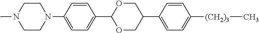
C1=CC(N2CCN(C)CC2)=CC=C1C1OCC(C2=CC=C([(CH2)3]C)C=C2)CO1
